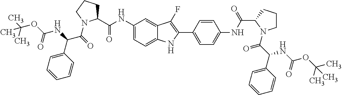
C1(NC(C2CCCN2C(=O)C(NC(=O)OC(C)(C)C)C2=CC=CC=C2)=O)=CC=C2C(=C1)C(F)=C(C1=CC=C(NC(=O)C3CCCN3C(=O)C(C3=CC=CC=C3)NC(OC(C)(C)C)=O)C=C1)N2
